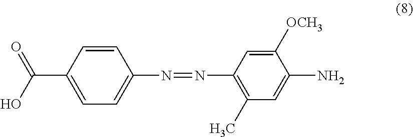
C1(N)=CC(C)=C(N=NC2=CC=C(C(O)=O)C=C2)C=C1[OCH3]
